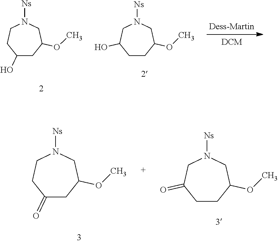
C1(O)CC(OC)CN([Ns])CC1.C1CC(OC)CN([Ns])CC1O.C1(=O)CC(OC)CN([Ns])CC1.C1CC(OC)CN([Ns])CC1=O
